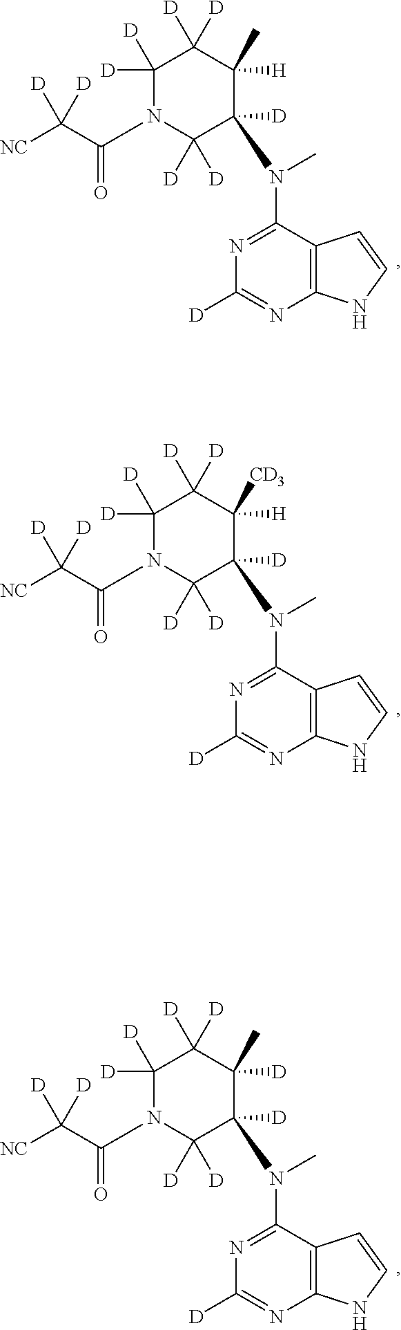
C12=C(C(N(C)C3([D])C([D])([D])N(C(C([NC])([D])[D])=O)C([D])([D])C([D])([D])C3([H])C)=NC([D])=N1)C=CN2.C12=C(C(N(C)C3([D])C([D])([D])N(C(C([NC])([D])[D])=O)C([D])([D])C([D])([D])C3([H])[CD3])=NC([D])=N1)C=CN2.C12=C(C(N(C)C3([D])C([D])([D])N(C(C([NC])([D])[D])=O)C([D])([D])C([D])([D])C3([D])C)=NC([D])=N1)C=CN2
